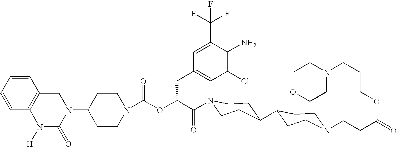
N1(C2CCN(C(OC(C(=O)N3CCC(C4CCN(CCC(=O)OCCCN5CCOCC5)CC4)CC3)CC3=CC(Cl)=C(N)C(C(F)(F)F)=C3)=O)CC2)CC2=C(N([H])C1=O)C=CC=C2
